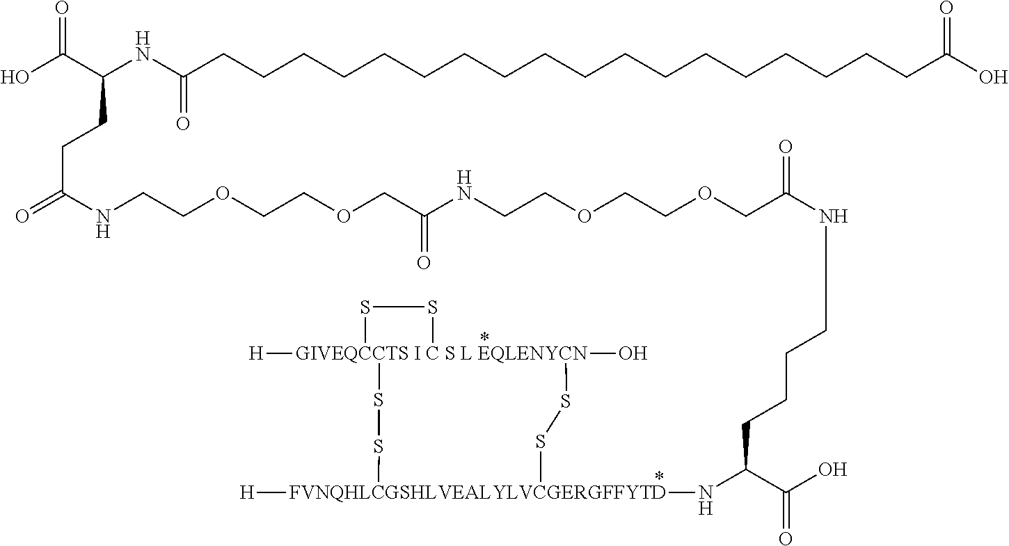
[GIVEQCCTS I C S L EQLENYCN]12([H])(O)(SS[FVNQHLCGSHLVEALYLVCGERGFFYTD]([H])(NC(C(O)=O)CCCCNC(COCCOCCNC(COCCOCCNC(=O)CCC(C(O)=O)NC(CCCCCCCCCCCCCCCCCCC(O)=O)=O)=O)=O)SS1)SS2
